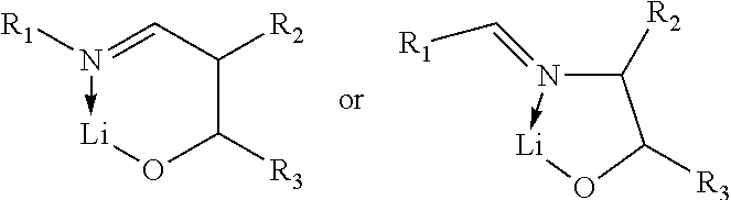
N1([R1])->[Li]OC([R3])C([R2])C=1.C1([R2])N(=C[R1])->[Li]OC1[R3]
